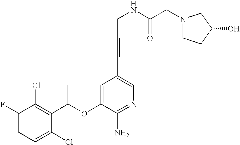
C1=C(F)C(Cl)=C(C(OC2=CC(C#CCNC(CN3CCC(O)C3)=O)=CN=C2N)C)C(Cl)=C1
